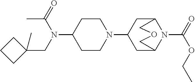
C1(N(C(=O)C)CC2(C)CCC2)CCN(C2CC3N(C(=O)OCC)C(C2)COC3)CC1
